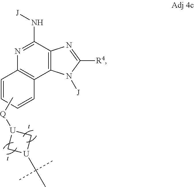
N1=C(N[J])C2=C(C3=C1C=CC=C3)N([J])C([R4])=N2.C[Q][U]1C[U](C(C)(C)C)C1
